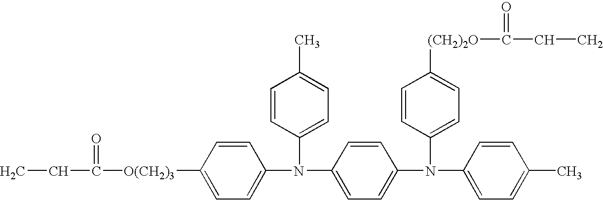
[O(CH2)3](C1=CC=C(N(C2=CC=C(C)C=C2)C2=CC=C(N(C3=CC=C(C)C=C3)C3=CC=C([(CH2)2O]C(=O)CC)C=C3)C=C2)C=C1)C(=O)CC
